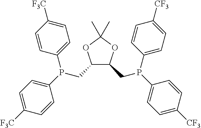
C1([F3C])=CC=C(P(C2=CC=C([F3C])C=C2)CC2C(CP(C3=CC=C([CF3])C=C3)C3=CC=C([CF3])C=C3)OC(C)(C)O2)C=C1
